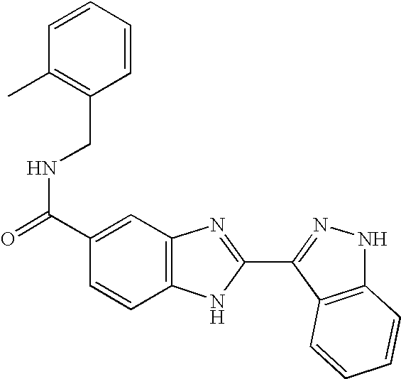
C(NC(=O)C1=CC2=C(C=C1)NC(C1=NNC3=C1C=CC=C3)=N2)C1=C(C)C=CC=C1
